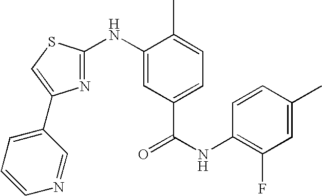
C1=CC(C)=CC(F)=C1NC(=O)C1=CC=C(C)C(NC2=NC(C3=CC=CN=C3)=CS2)=C1
